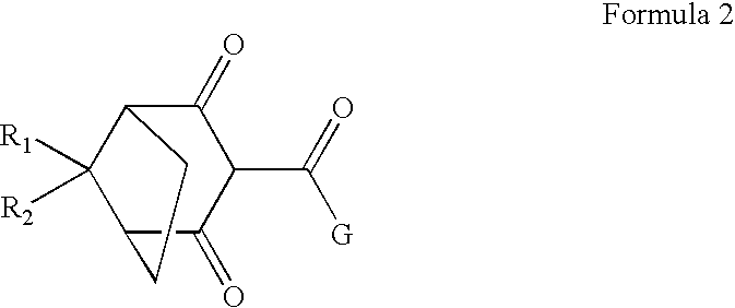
C12C(=O)C(C(=O)[G])C(=O)C(C1([R2])[R1])CC2
